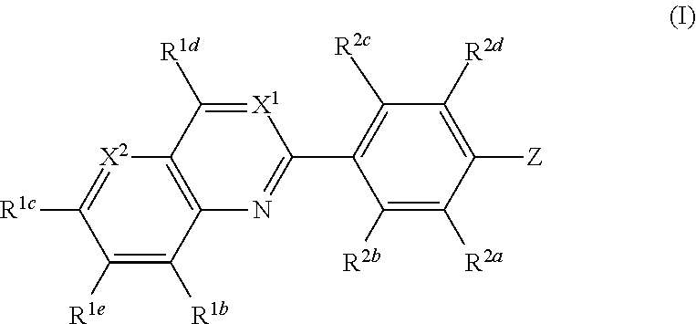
C12=C([X2]=C([R1c])C([R1e])=C1[R1b])C([R1d])=[X1]C(C1=C([R2c])C([R2d])=C([Z])C([R2a])=C1[R2b])=N2
